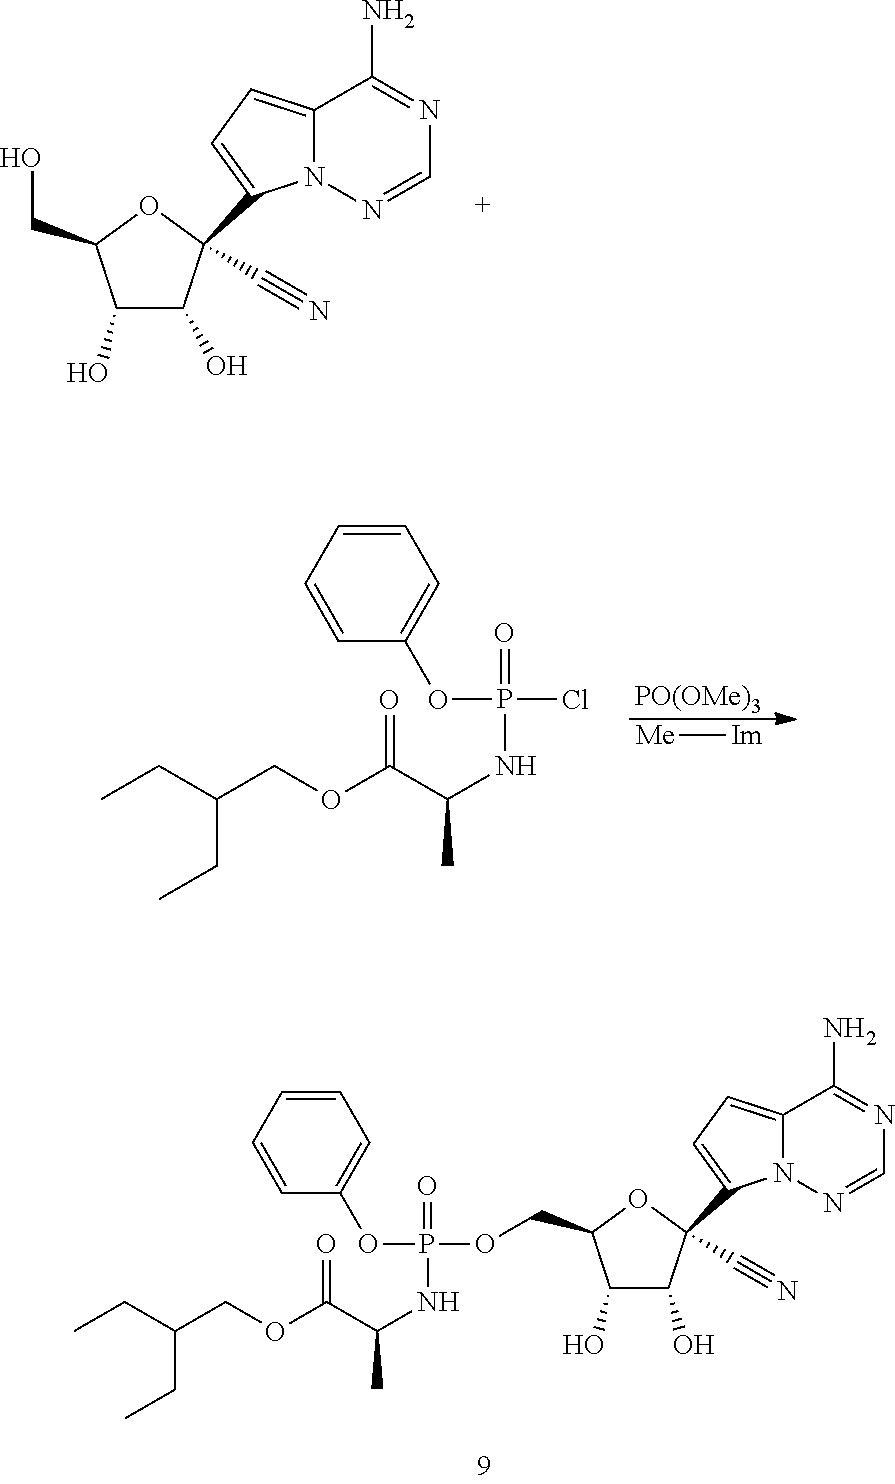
C1(O)C(O)C(C#N)(C2=CC=C3N2N=CN=C3N)OC1CO.C1=CC=CC(OP(Cl)(=O)NC(C(OCC(CC)CC)=O)C)=C1.[PO(OMe)3].[Me][Im].C1=CC=CC(OP(OCC2C(O)C(O)C(C#N)(C3=CC=C4N3N=CN=C4N)O2)(=O)NC(C(OCC(CC)CC)=O)C)=C1
